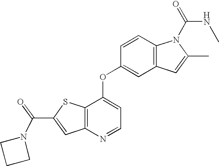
C12=C(C(OC3=CC4=C(C=C3)N(C(=O)NC)C(C)=C4)=CC=N1)SC(C(=O)N1CCC1)=C2
